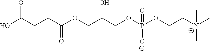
OC(CCC(OCC(COP(=O)([O-])OCC[N+](C)(C)C)O)=O)=O
